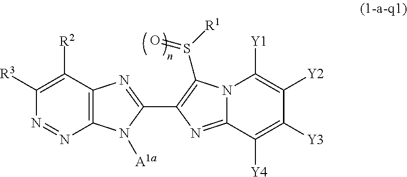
C12=C(C([R2])=C([R3])N=N1)N=C(C1=C(S([R1])=O)N3C(=N1)C([Y4])=C([Y3])C([Y2])=C3[Y1])N2[A1a]
